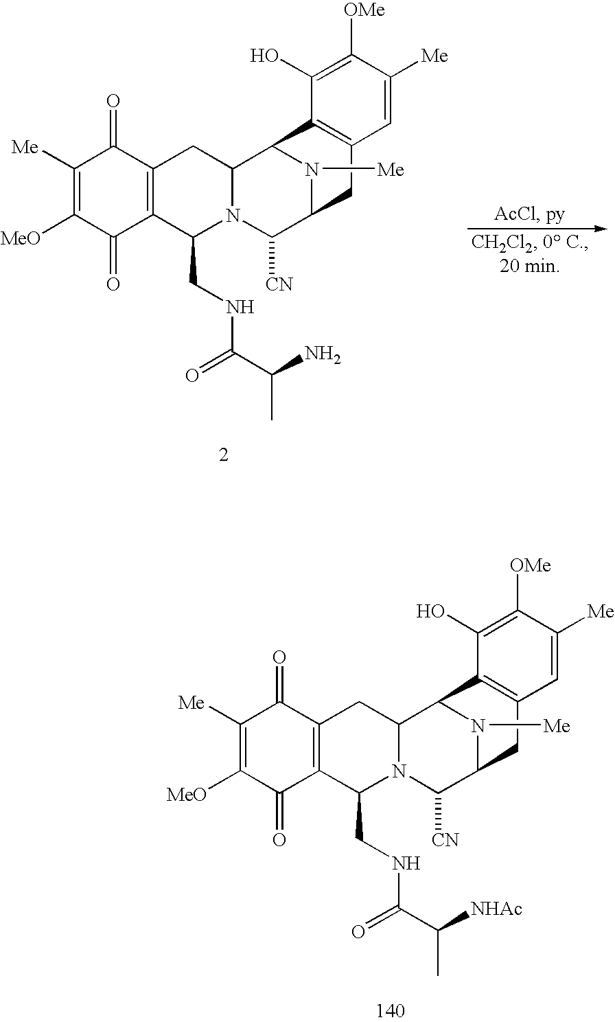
C1([Me])=C([MeO])C(=O)C2=C(C1=O)CC1N(C([CN])C3N([Me])C1C1=C(C3)C=C([Me])C([OMe])=C1O)C2CNC(C(N)C)=O.C1([Me])=C([MeO])C(=O)C2=C(C1=O)CC1N(C([CN])C3N([Me])C1C1=C(C3)C=C([Me])C([OMe])=C1O)C2CNC(C([NHAc])C)=O
